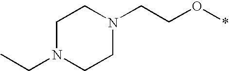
C1N(CC)CCN(CCO*)C1
